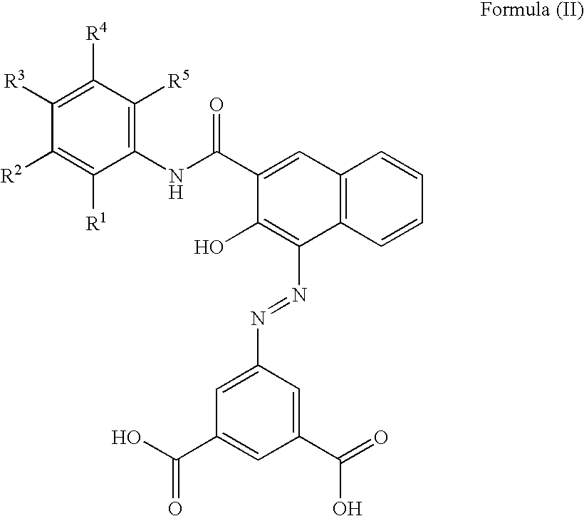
C1([R3])=C([R4])C([R5])=C(NC(C2=CC3=C(C(N=NC4=CC(C(O)=O)=CC(C(=O)O)=C4)=C2O)C=CC=C3)=O)C([R1])=C1[R2]
